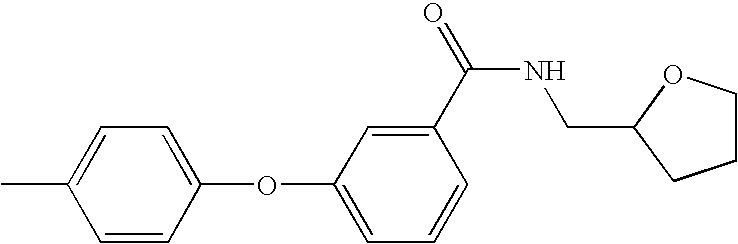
C1=CC(OC2=CC=CC(C(=O)NCC3OCCC3)=C2)=CC=C1C
